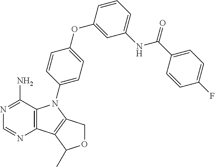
C12=C(C(N)=NC=N1)N(C1=CC=C(OC3=CC(NC(C4=CC=C(F)C=C4)=O)=CC=C3)C=C1)C1=C2C(C)OC1
